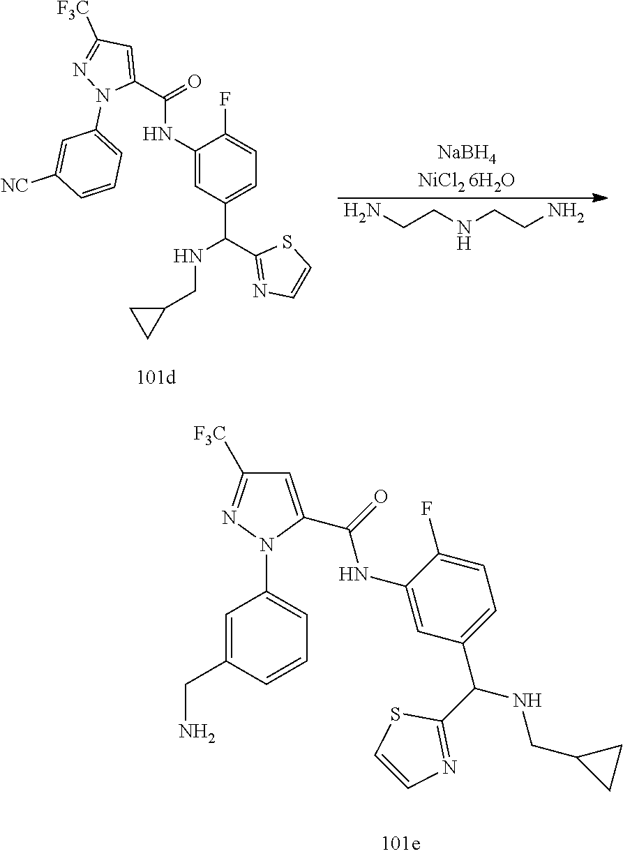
C1=C(C(=O)NC2=CC(C(C3=NC=CS3)NCC3CC3)=CC=C2F)N(C2=CC=CC(CN)=C2)N=C1[F3C].NCCNCCN.C1(C(=O)NC2=CC(C(NCC3CC3)C3=NC=CS3)=CC=C2F)=CC([F3C])=NN1C1=CC=CC([NC])=C1.[NaBH4NiCl2 6H2O]
